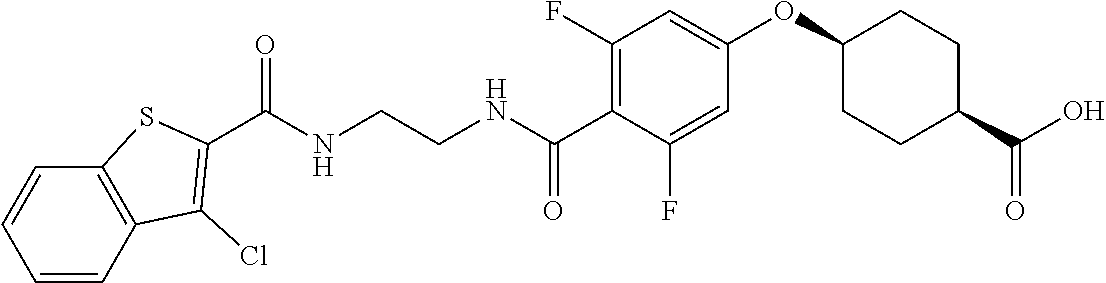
C(NCCNC(C1=C(F)C=C(OC2CCC(C(O)=O)CC2)C=C1F)=O)(=O)C1=C(Cl)C2=C(C=CC=C2)S1
